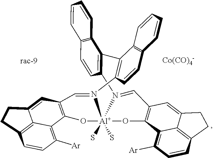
C1=CC2=C(C=C1)C=CC1=C2C2=C(C=CC3=C2C=CC=C3)N2=CC3=C(O[Al]24(S)(S)N1=CC1=C(C2=C([Ar])C=CC5=C2C(=C1)CC5)O4)C1=C([Ar])C=CC2=C1C(=C3)CC2.[Co(CO)4-]
